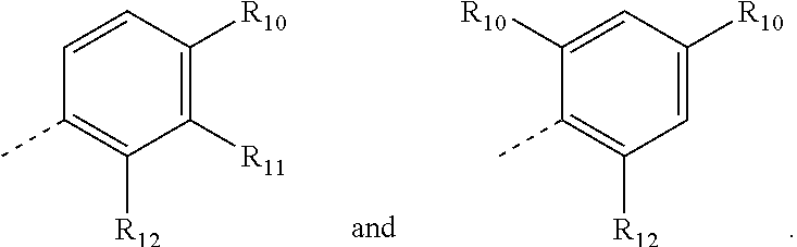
C1([R10])=CC([R10])=CC([R12])=C1C.C1=CC([R10])=C([R11])C([R12])=C1C
